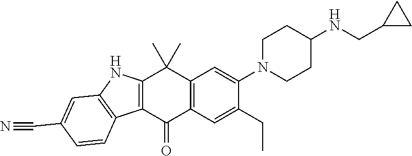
C12=C(C(=O)C3=C(C1(C)C)C=C(N1CCC(NCC4CC4)CC1)C(CC)=C3)C1=C(N2)C=C(C#N)C=C1
